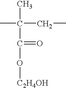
CC(CC)(C)C(=O)O[C2H4OH]
